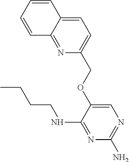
C1=C(OCC2=CC=C3C(=N2)C=CC=C3)C(NCCCC)=NC(N)=N1
